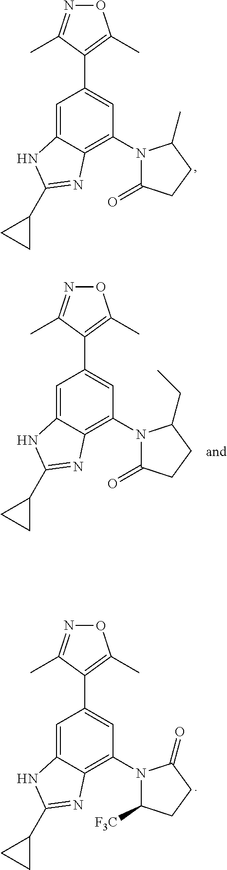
O1N=C(C)C(C2=CC(N3C(=O)CCC3C)=C3C(=C2)NC(C2CC2)=N3)=C1C.O1N=C(C)C(C2=CC(N3C(=O)CCC3CC)=C3C(=C2)NC(C2CC2)=N3)=C1C.O1N=C(C)C(C2=CC(N3C([F3C])CCC3=O)=C3C(=C2)NC(C2CC2)=N3)=C1C
